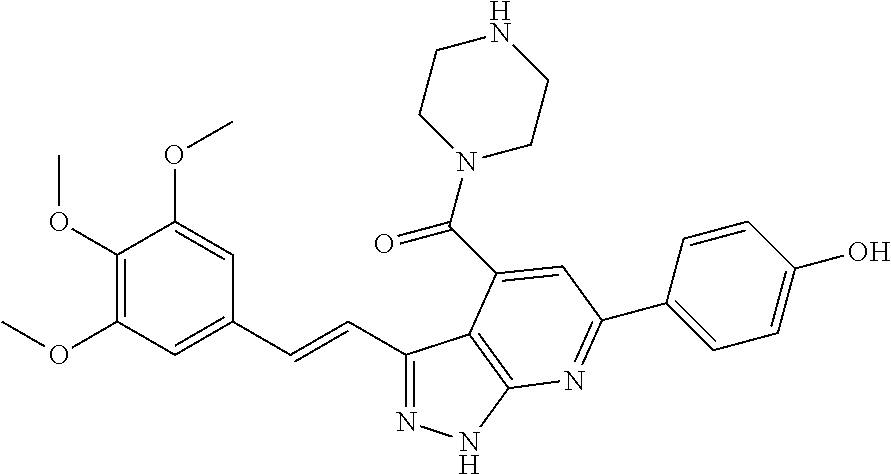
C1(C=CC2=CC(OC)=C(OC)C(OC)=C2)=NNC2=C1C(C(N1CCNCC1)=O)=CC(C1=CC=C(O)C=C1)=N2
